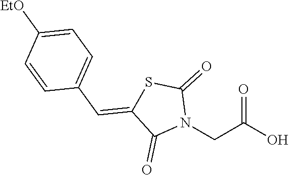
N1(CC(O)=O)C(=O)SC(=CC2=CC=C([EtO])C=C2)C1=O
